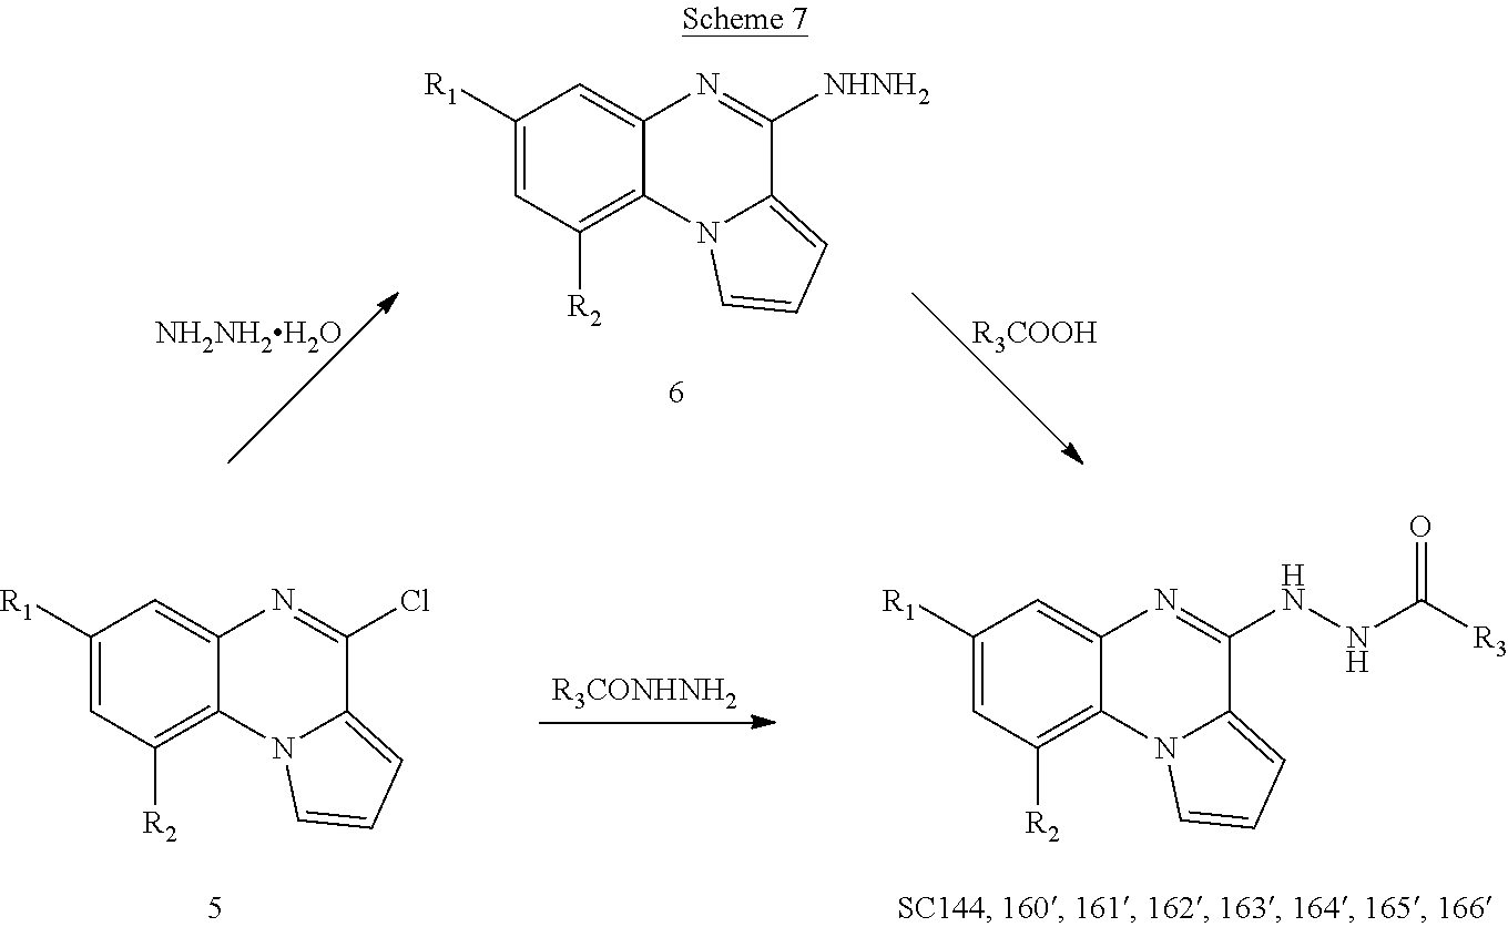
C1([R1])=CC([R2])=C2C(=C1)N=C([NHNH2])C1=CC=CN21.[R3COOH].[NH2NH2H2O].[R3CONHNH2].C1([R1])=CC([R2])=C2C(=C1)N=C(NNC([R3])=O)C1=CC=CN21.C1([R1])=CC([R2])=C2C(=C1)N=C(Cl)C1=CC=CN21
